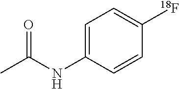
C1=C(NC(C)=O)C=CC([18F])=C1
